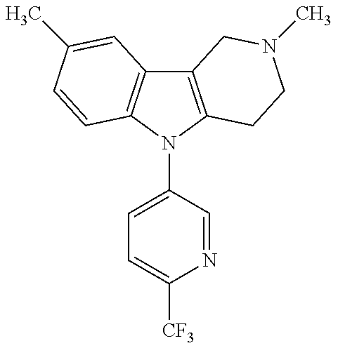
C12=C(N(C3=CC=C([CF3])N=C3)C3=C1C=C(C)C=C3)CCN(C)C2
